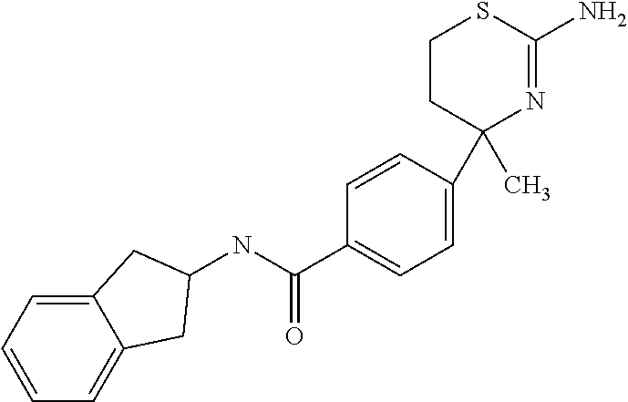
C1=CC(C2(C)N=C(N)SCC2)=CC=C1C(NC1CC2=CC=CC=C2C1)=O
